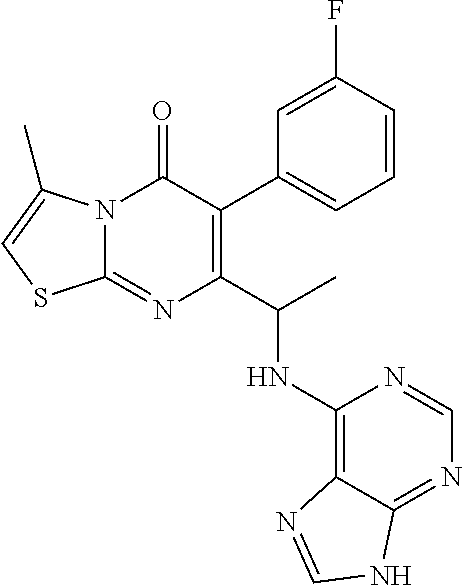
N12C(=NC(C(C)NC3=C4C(=NC=N3)NC=N4)=C(C3=CC=CC(F)=C3)C1=O)SC=C2C
